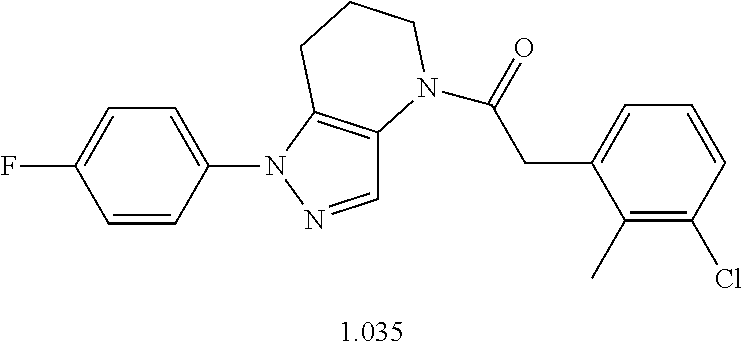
C1=C(N2N=CC3=C2CCCN3C(=O)CC2=CC=CC(Cl)=C2C)C=CC(F)=C1
